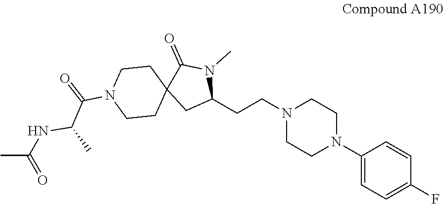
C1(N2CCN(CCC3N(C)C(=O)C4(C3)CCN(C(=O)C(NC(C)=O)C)CC4)CC2)=CC=C(F)C=C1
